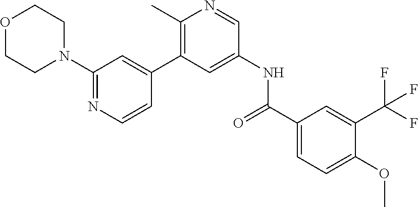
O1CCN(C2=NC=CC(C3=C(C)N=CC(NC(C4=CC=C(OC)C(C(F)(F)F)=C4)=O)=C3)=C2)CC1
